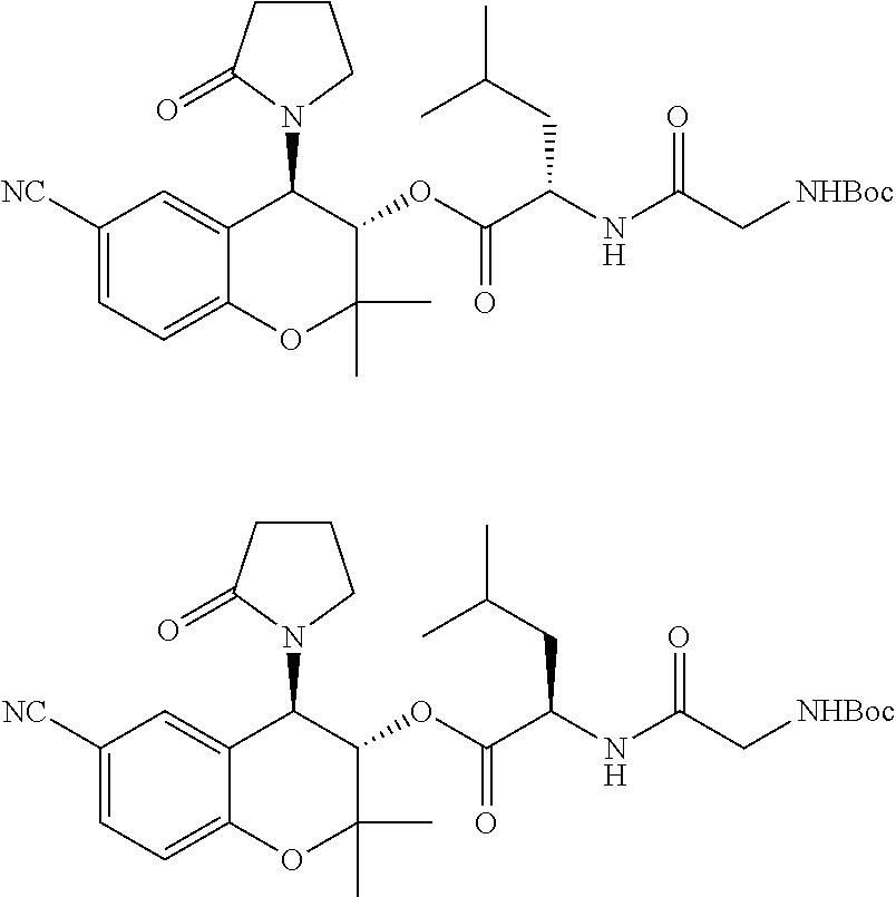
C1CC(=O)N(C2C3=CC([NC])=CC=C3OC(C)(C)C2OC(C(NC(C[NHBoc])=O)CC(C)C)=O)C1.C1CC(=O)N(C2C3=CC([NC])=CC=C3OC(C)(C)C2OC(C(NC(C[NHBoc])=O)CC(C)C)=O)C1
